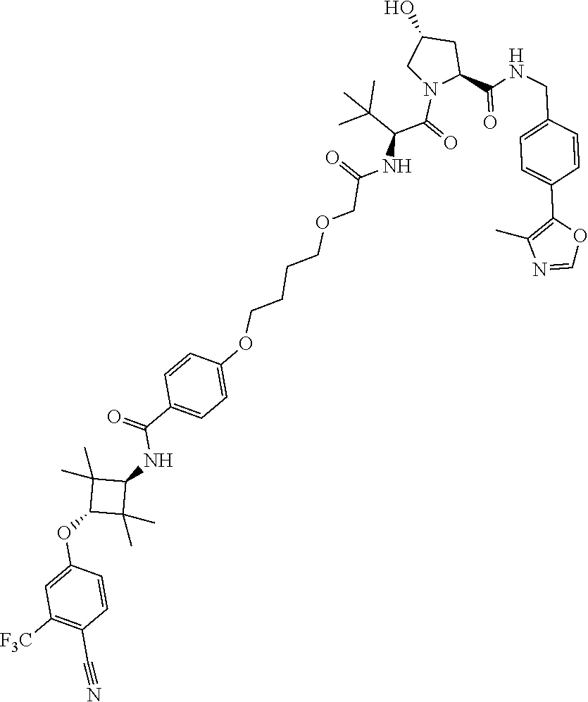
O(CCCCOC1=CC=C(C(NC2C(C)(C)C(OC3=CC([F3C])=C(C#N)C=C3)C2(C)C)=O)C=C1)CC(NC(C(N1C(C(NCC2=CC=C(C3=C(C)N=CO3)C=C2)=O)CC(O)C1)=O)C(C)(C)C)=O
